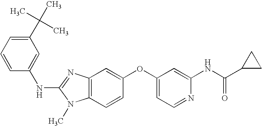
N(C1=NC2=C(N1C)C=CC(OC1=CC=NC(NC(C3CC3)=O)=C1)=C2)C1=CC(C(C)(C)C)=CC=C1
